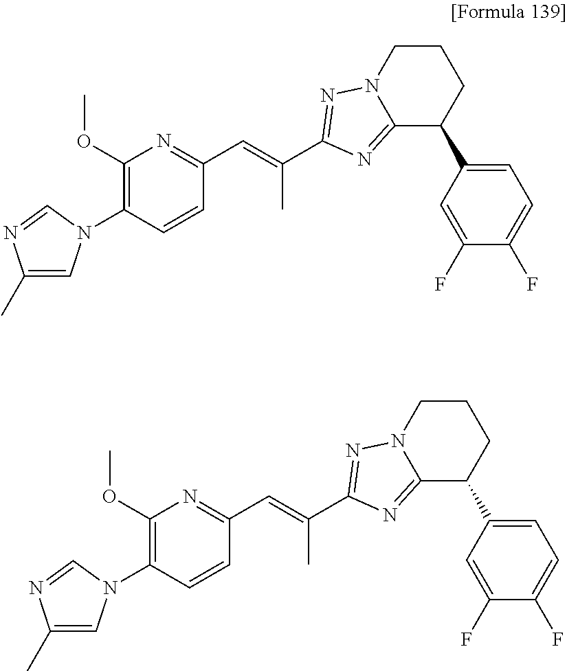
C1(C)=CN(C2=C(OC)N=C(C=C(C3=NN4CCCC(C5=CC=C(F)C(F)=C5)C4=N3)C)C=C2)C=N1.C1(C)=CN(C2=C(OC)N=C(C=C(C3=NN4CCCC(C5=CC=C(F)C(F)=C5)C4=N3)C)C=C2)C=N1
